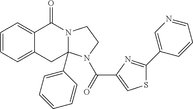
C1=CC=C2C(=C1)C(=O)N1C(C3=CC=CC=C3)(C2)N(C(=O)C2=CSC(C3=CN=CC=C3)=N2)CC1
